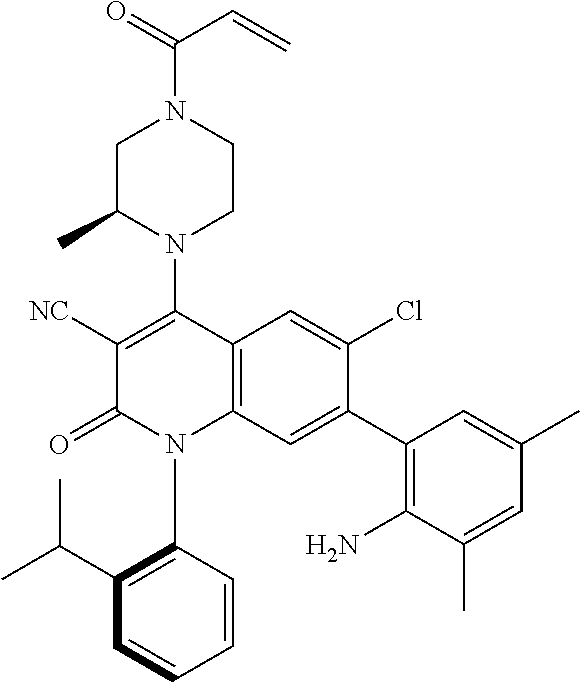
C1C(C)N(C2=C([NC])C(=O)N(C3=C(C(C)C)C=CC=C3)C3=C2C=C(Cl)C(C2=C(N)C(C)=CC(C)=C2)=C3)CCN1C(=O)C=C
